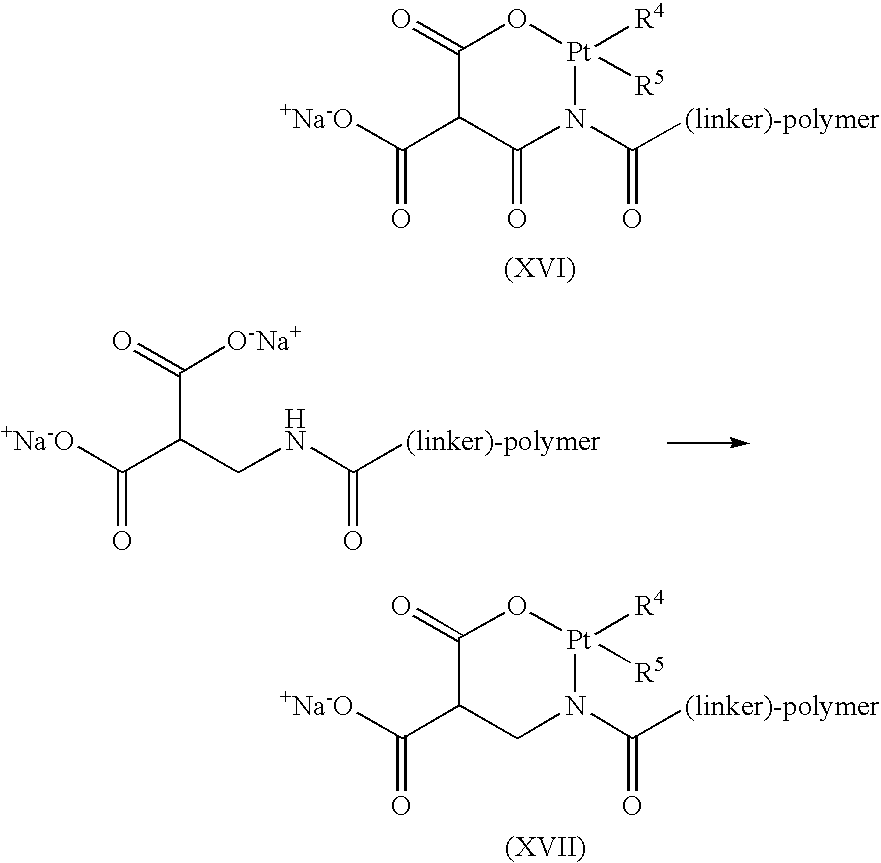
C1(=O)O[Pt]([R4])([R5])N(C([(linker)-polymer])=O)C(=O)C1C([+Na-O])=O.C([O-Na+])(=O)C(CNC([(linker)-polymer])=O)C([+Na-O])=O.C([(linker)-polymer])(=O)N1CC(C([+Na-O])=O)C(=O)O[Pt]1([R4])[R5]
